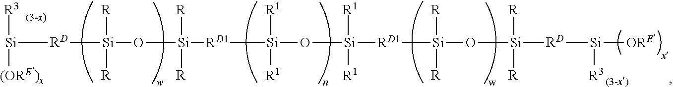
[Si]([RD][Si](O[Si]([RD1][Si](O[Si]([RD1][Si](O[Si]([R])([R])[RD][Si]([ORE])[R3])([R])[R])([R1])[R1])([R1])[R1])([R])[R])([R])[R])([R3])[(ORE)x]
